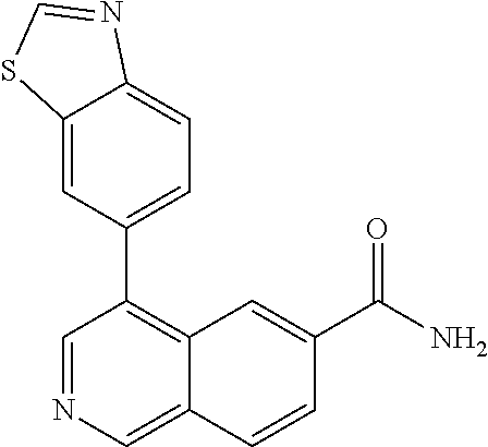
C12=CC=C(C3=C4C(=CN=C3)C=CC(C(N)=O)=C4)C=C1SC=N2
